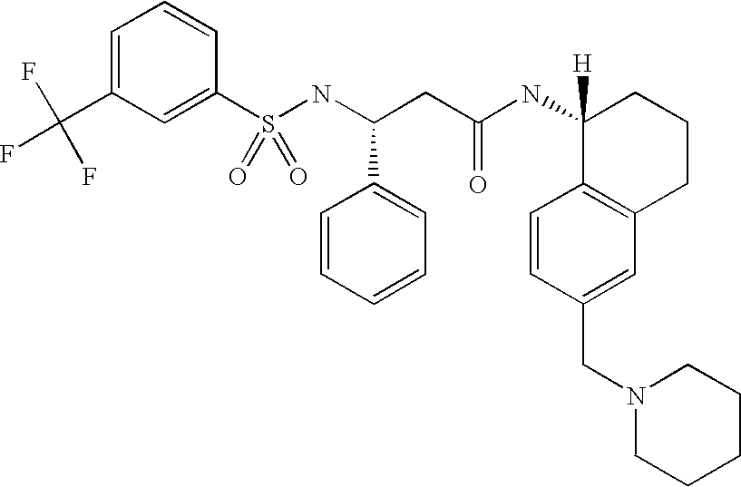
C1=C(C(F)(F)F)C=C(S(NC(CC(NC2([H])C3=C(CCC2)C=C(CN2CCCCC2)C=C3)=O)C2=CC=CC=C2)(=O)=O)C=C1
